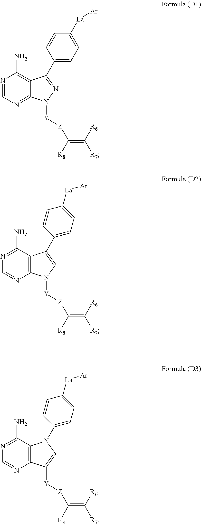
C1=C([La][Ar])C=CC(C2=NN([Y][Z]C(=C([R7])[R6])[R8])C3=NC=NC(N)=C32)=C1.N1=C(N)C2=C(N=C1)N([Y][Z]C(=C([R7])[R6])[R8])C=C2C1=CC=C([La][Ar])C=C1.N1=C(N)C2=C(N=C1)C([Y][Z]C(=C([R7])[R6])[R8])=CN2C1=CC=C([La][Ar])C=C1
